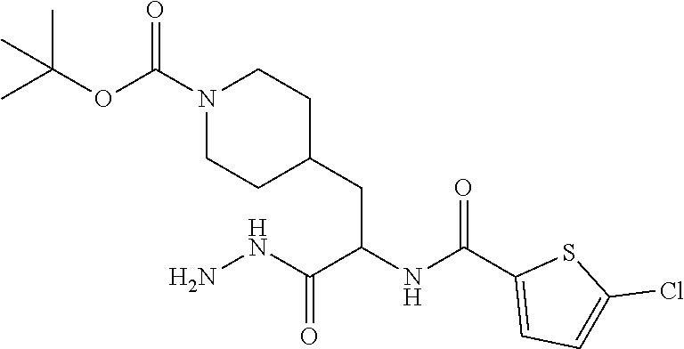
C1=C(C(NC(C(NN)=O)CC2CCN(C(=O)OC(C)(C)C)CC2)=O)SC(Cl)=C1
